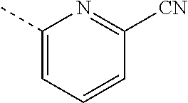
C1(C)=CC=CC([CN])=N1
